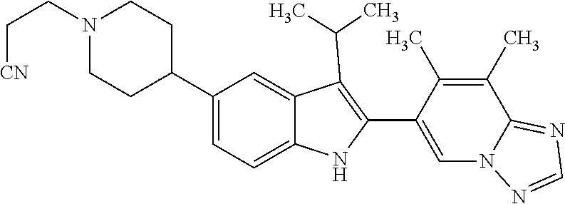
N1(CC[CN])CCC(C2=CC=C3C(=C2)C(C(C)C)=C(C2=CN4C(=NC=N4)C(C)=C2C)N3)CC1
